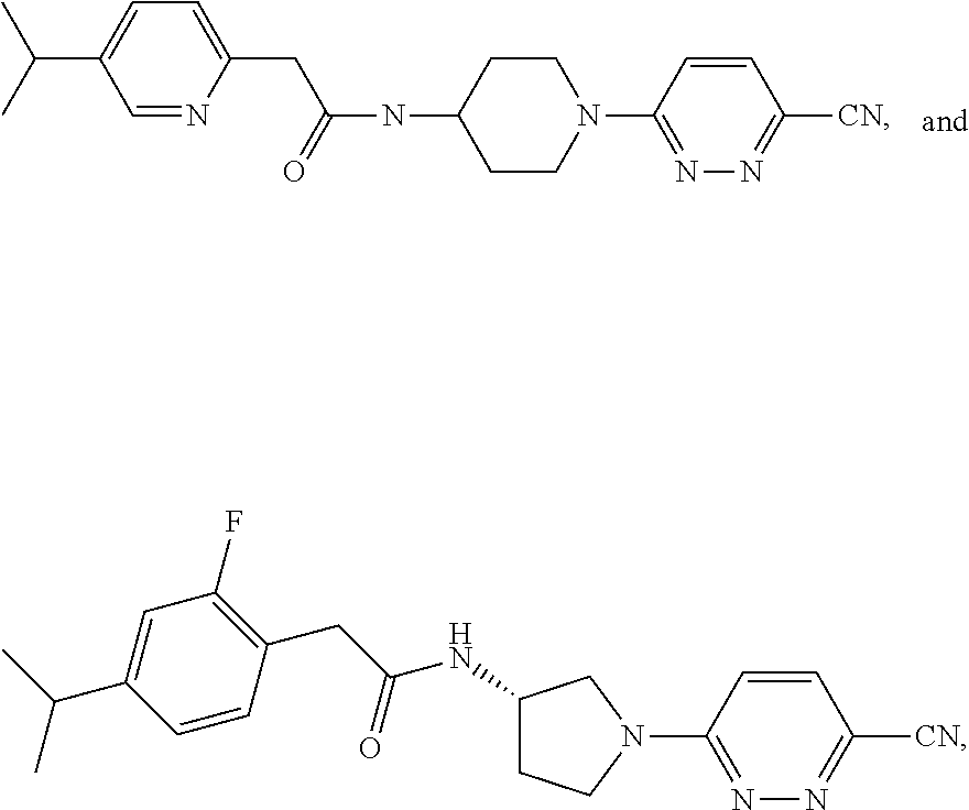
C1([CN])=NN=C(N2CCC(NC(CC3=CC=C(C(C)C)C=N3)=O)CC2)C=C1.C1([CN])=NN=C(N2CC(NC(CC3=C(F)C=C(C(C)C)C=C3)=O)CC2)C=C1
